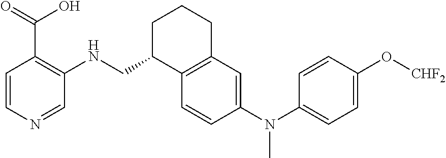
C1=CN=CC(NCC2C3=C(CCC2)C=C(N(C2=CC=C(O[CHF2])C=C2)C)C=C3)=C1C(=O)O
